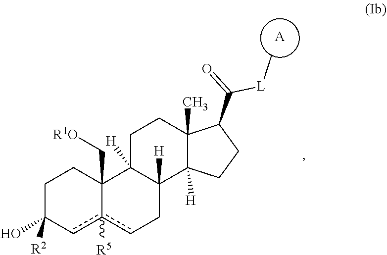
[A].C12(C[R1O])c([R5])(cCC3([H])C1([H])CCC1(C)C3([H])CCC1C(=O)[L]C)cC(O)([R2])CC2
